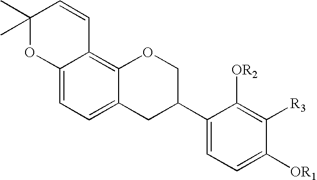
C1(C)(C)OC2=CC=C3C(=C2C=C1)OCC(C1=CC=C([OR1])C([R3])=C1[OR2])C3
